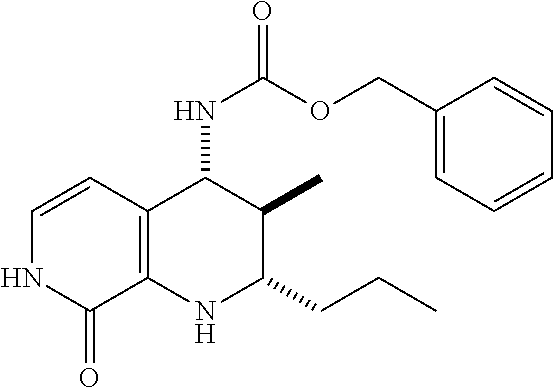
C12=C(C(NC(=O)OCC3=CC=CC=C3)C(C)C(CCC)N1)C=CNC2=O
